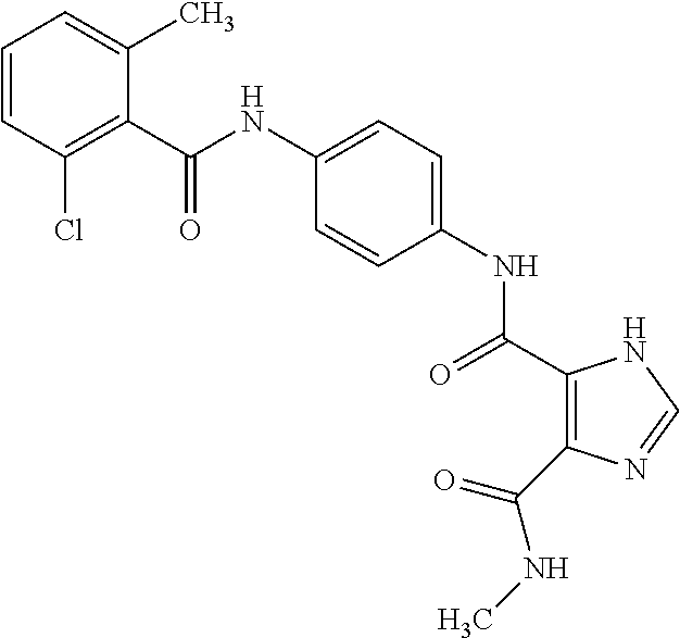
C(NC1=CC=C(NC(=O)C2=C(C(NC)=O)N=CN2)C=C1)(=O)C1=C(Cl)C=CC=C1C
